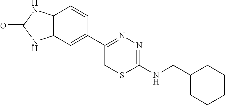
C12=C(C=C(C3=NN=C(NCC4CCCCC4)SC3)C=C1)NC(=O)N2
